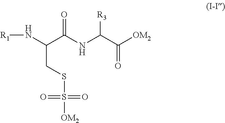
[R1]NC(C(NC(C([OM2])=O)[R3])=O)CSS(=O)(=O)[OM2]
